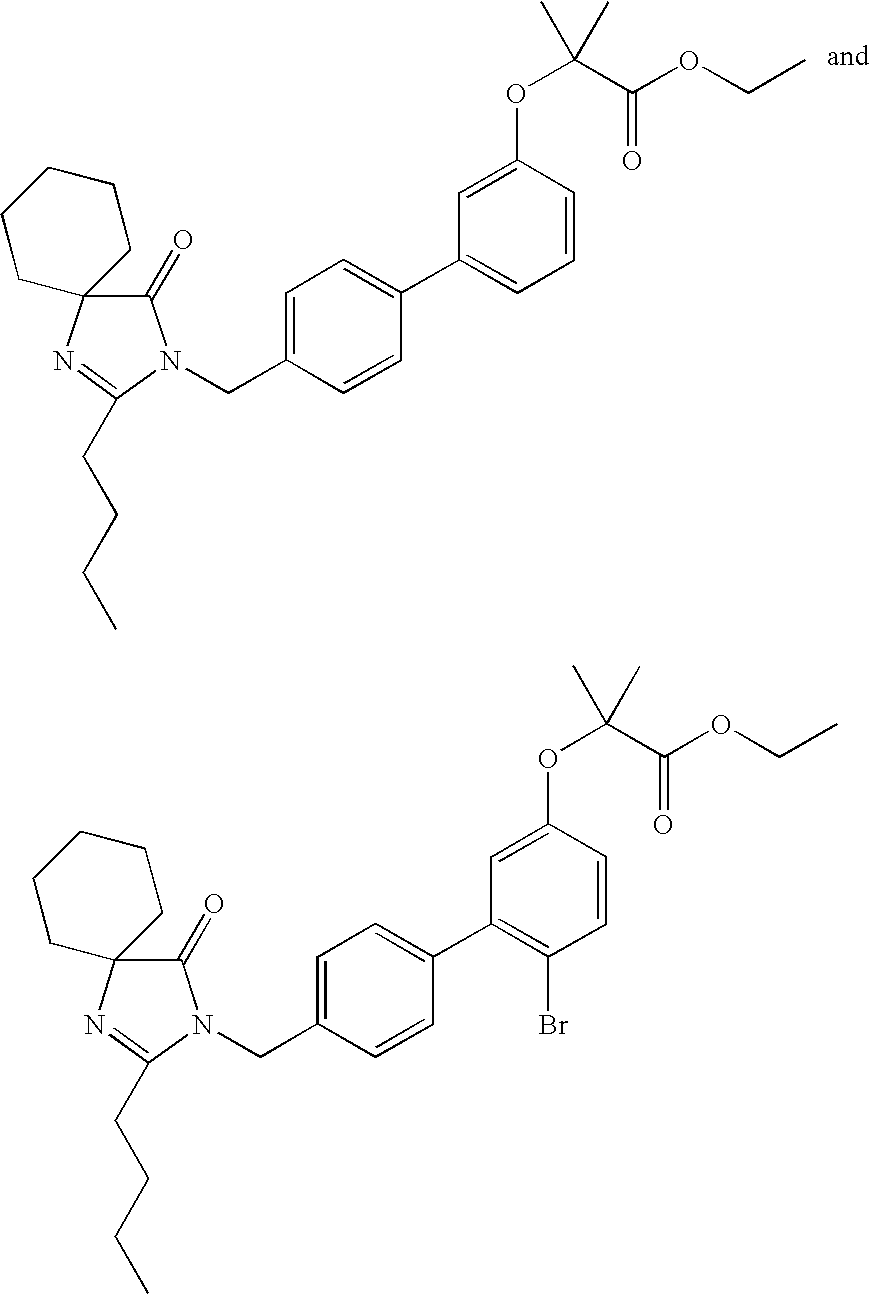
C1(=O)N(CC2=CC=C(C3=CC=CC(OC(C(=O)OCC)(C)C)=C3)C=C2)C(CCCC)=NC12CCCCC2.C1(=O)N(CC2=CC=C(C3=C(Br)C=CC(OC(C(=O)OCC)(C)C)=C3)C=C2)C(CCCC)=NC12CCCCC2
